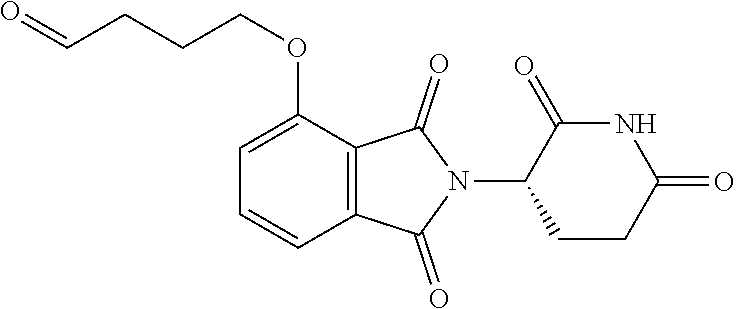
C12=C(C(=O)N(C3CCC(=O)NC3=O)C1=O)C=CC=C2OCCCC=O
